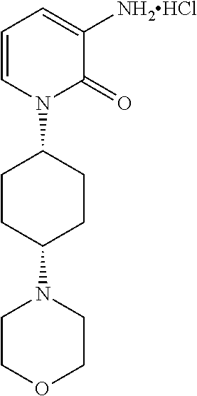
C1=CN(C2CCC(N3CCOCC3)CC2)C(=O)C([NH2HCl])=C1
